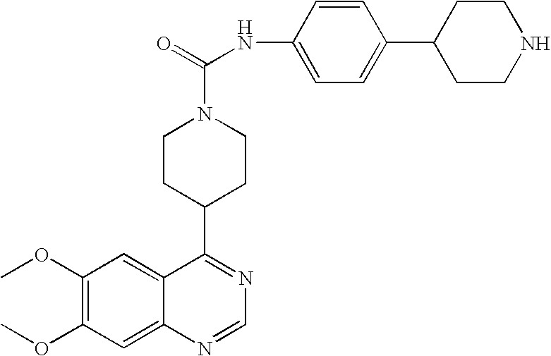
C1CC(C2=NC=NC3=CC(OC)=C(OC)C=C23)CCN1C(=O)NC1=CC=C(C2CCNCC2)C=C1
